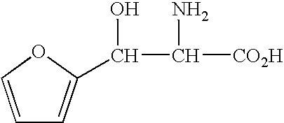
C1=COC(C(C([CO2H])N)O)=C1
